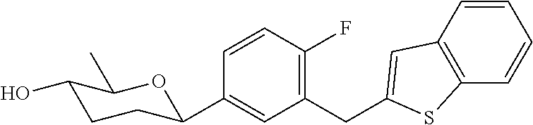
C1(CC2=CC3=C(C=CC=C3)S2)=C(F)C=CC(C2CCC(O)C(C)O2)=C1
